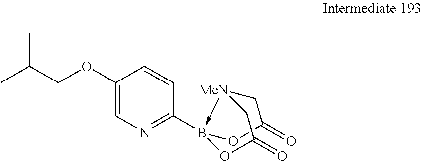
C1(=O)OB2(C3=NC=C(OCC(C)C)C=C3)-[MeN](CC(=O)O2)C1
